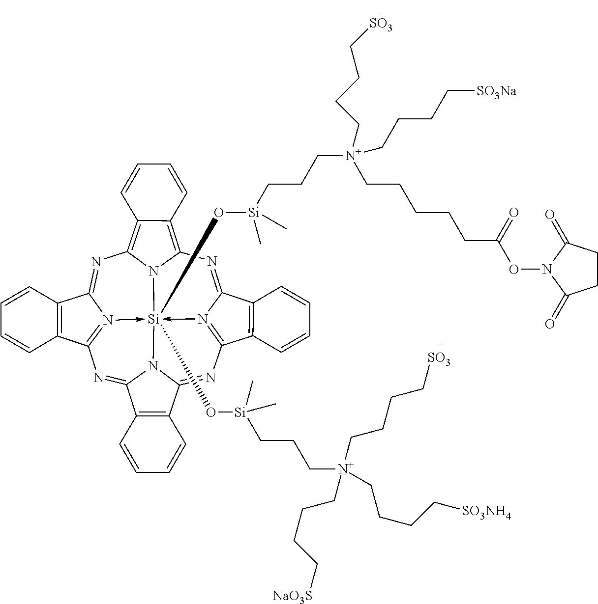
N1=C2N3->[Si]45(O[Si](CCC[N+](CCCC[NaO3S])(CCCC[SO3NH4])CCCC[SO3])(C)C)(O[Si](C)(CCC[N+](CCCC[SO3])(CCCCCC(=O)ON6C(=O)CCC6=O)CCCC[SO3Na])C)-N6=C(N=C7N4C(=NC=3C3=C2C=CC=C3)C2=C7C=CC=C2)C2=C(C6=NC3=C4C(=C1N35)C=CC=C4)C=CC=C2
